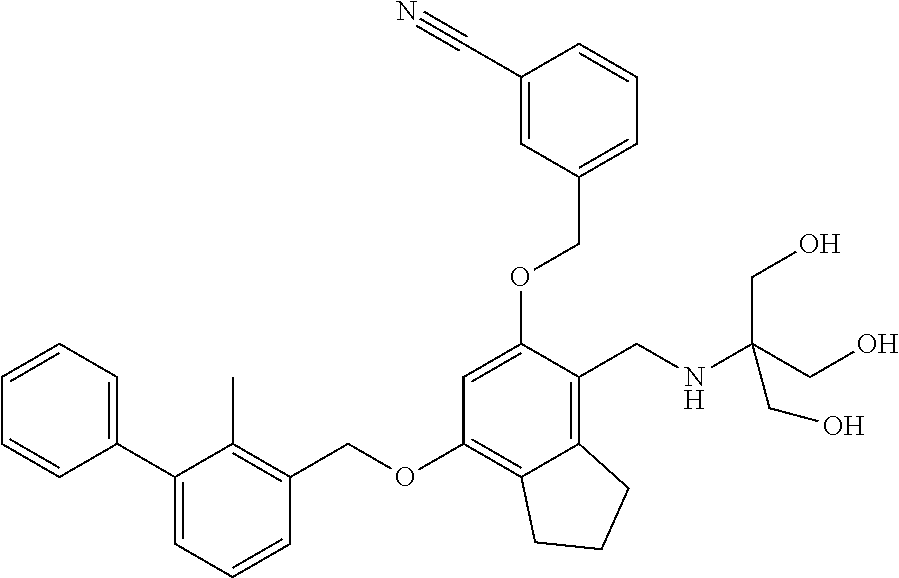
C1=CC=C(C2=CC=CC(COC3=C4C(=C(CNC(CO)(CO)CO)C(OCC5=CC=CC(C#N)=C5)=C3)CCC4)=C2C)C=C1
